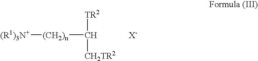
C([(CH2)n][(R1)3N+])([TR2])[CH2TR2].[X-]
